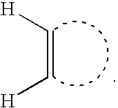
C(=C[H])[H]
